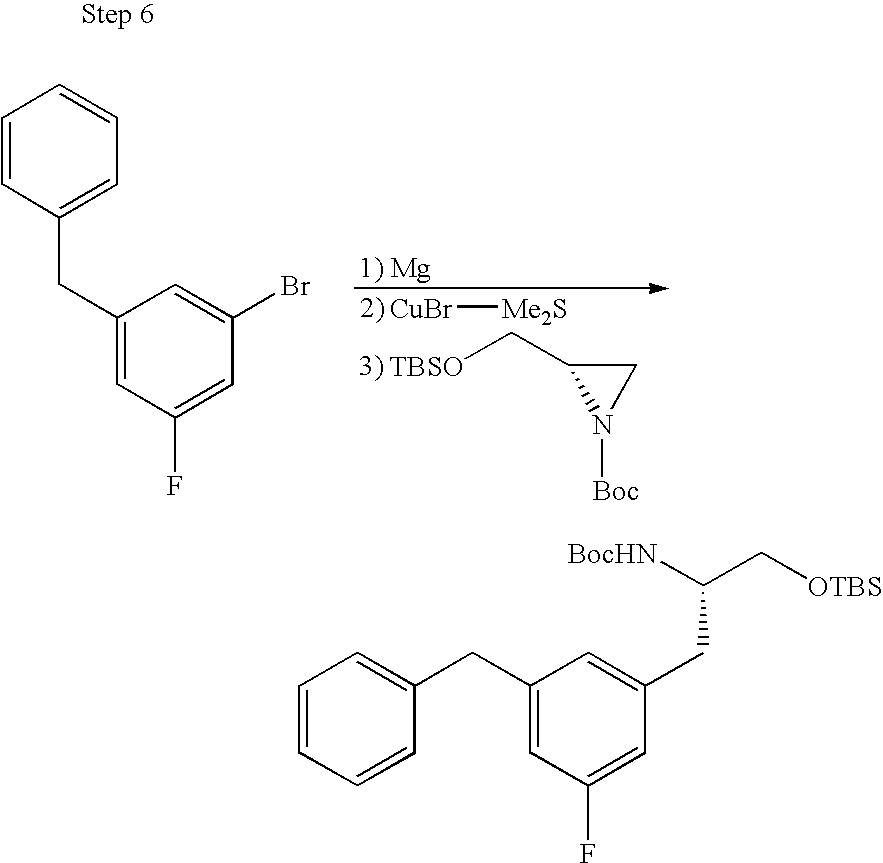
C1(CC2=CC=CC=C2)=CC(F)=CC(CC(C[OTBS])[BocHN])=C1.[CuBr][Me2S].[TBSO]CC1N([Boc])C1.C1=C(Br)C=C(F)C=C1CC1=CC=CC=C1
